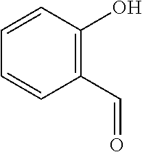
C1=CC(O)=C(C=O)C=C1
